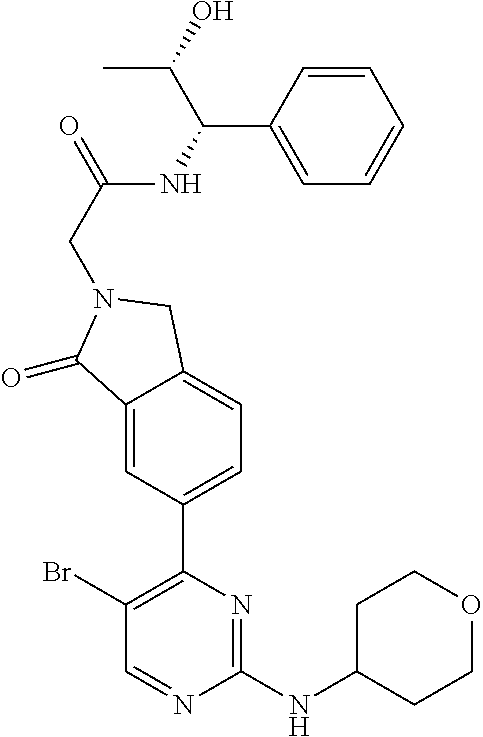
C1(Br)=C(C2=CC=C3C(=C2)C(=O)N(CC(=O)NC(C2=CC=CC=C2)C(O)C)C3)N=C(NC2CCOCC2)N=C1
